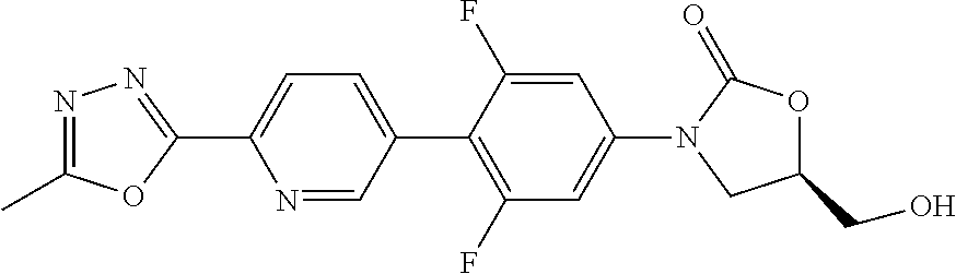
C1(C)=NN=C(C2=CC=C(C3=C(F)C=C(N4CC(CO)OC4=O)C=C3F)C=N2)O1
